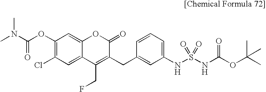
C1(OC(N(C)C)=O)=C(Cl)C=C2C(=C1)OC(=O)C(CC1=CC(NS(=O)(NC(OC(C)(C)C)=O)=O)=CC=C1)=C2CF
